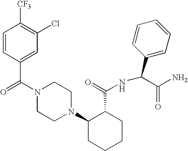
C(N1CCN(C2CCCCC2C(=O)NC(C2=CC=CC=C2)C(N)=O)CC1)(=O)C1=CC(Cl)=C([CF3])C=C1
